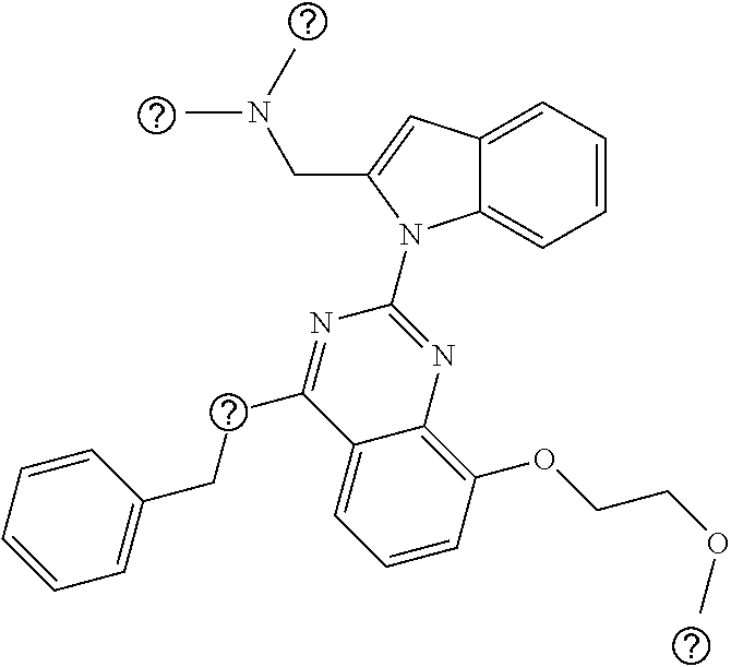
C12=CC=CC=C1N(C1=NC3=C(OCCOC)C=CC=C3C(CCC3=CC=CC=C3)=N1)C(CN(C)C)=C2
